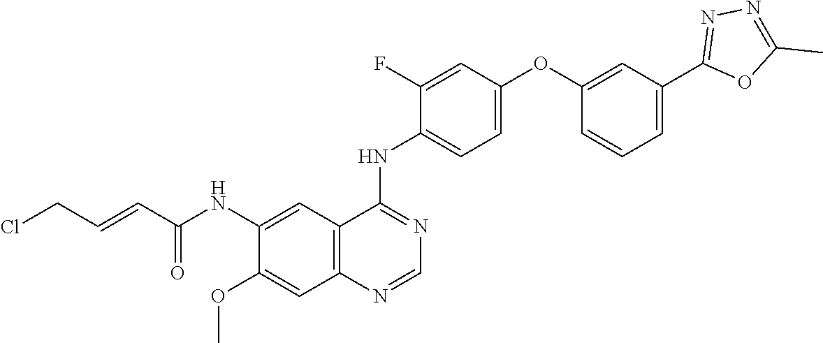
N(C1=CC2=C(C=C1OC)N=CN=C2NC1=CC=C(OC2=CC(C3=NN=C(C)O3)=CC=C2)C=C1F)C(C=CCCl)=O
